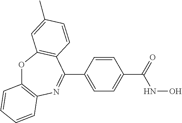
O1C2=C(N=C(C3=CC=C(C(NO)=O)C=C3)C3=C1C=C(C)C=C3)C=CC=C2
